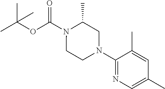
N1(C(OC(C)(C)C)=O)CCN(C2=NC=C(C)C=C2C)CC1C
